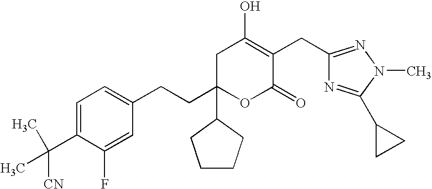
C1=C(C([CN])(C)C)C(F)=CC(CCC2(C3CCCC3)OC(=O)C(CC3=NN(C)C(C4CC4)=N3)=C(O)C2)=C1
